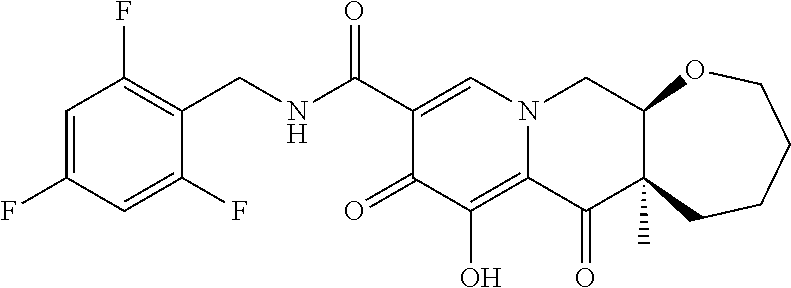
C1=C(F)C=C(F)C(CNC(C2=CN3C(=C(O)C2=O)C(=O)C2(C)C(C3)OCCCC2)=O)=C1F
